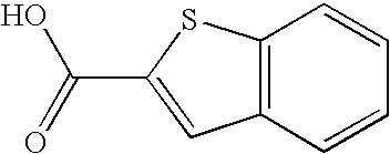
C12=C(C=CC=C1)C=C(C(O)=O)S2
